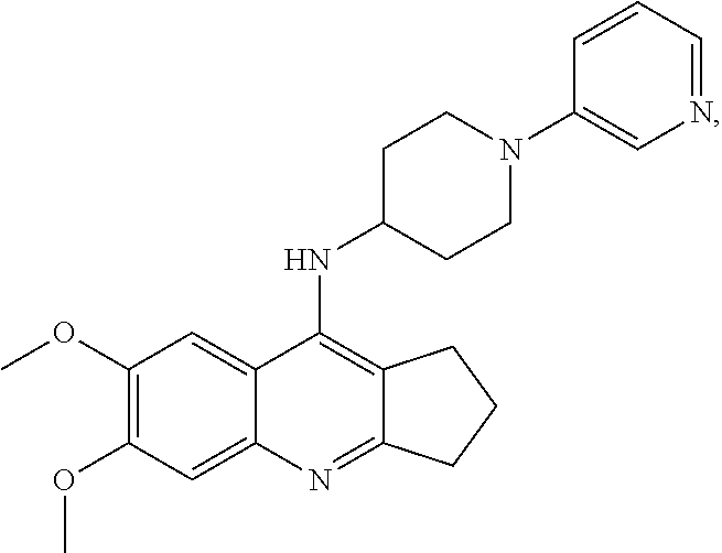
C12=C(NC3CCN(C4=CN=CC=C4)CC3)C3=CC(OC)=C(OC)C=C3N=C1CCC2
